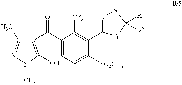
C1(C(C2=C(O)N(C)N=C2C)=O)=CC=C([SO2CH3])C(C2=N[X]C([R4])([R5])[Y]2)=C1[CF3]
